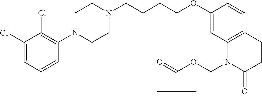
C1(Cl)=CC=CC(N2CCN(CCCCOC3=CC4=C(C=C3)CCC(=O)N4COC(C(C)(C)C)=O)CC2)=C1Cl
